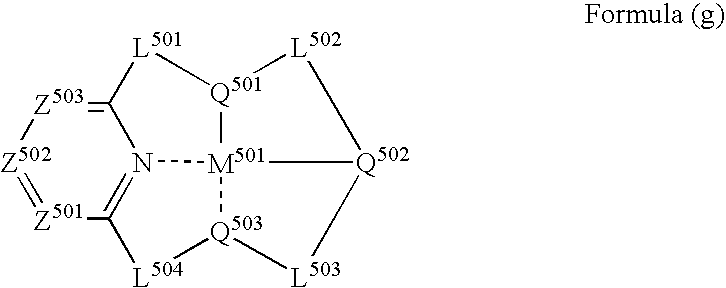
C12=[Z503][Z502]=[Z501]C3=N1[M501]14[Q501]([L501]2)[L502][Q502]1[L503][Q503]4[L504]3
